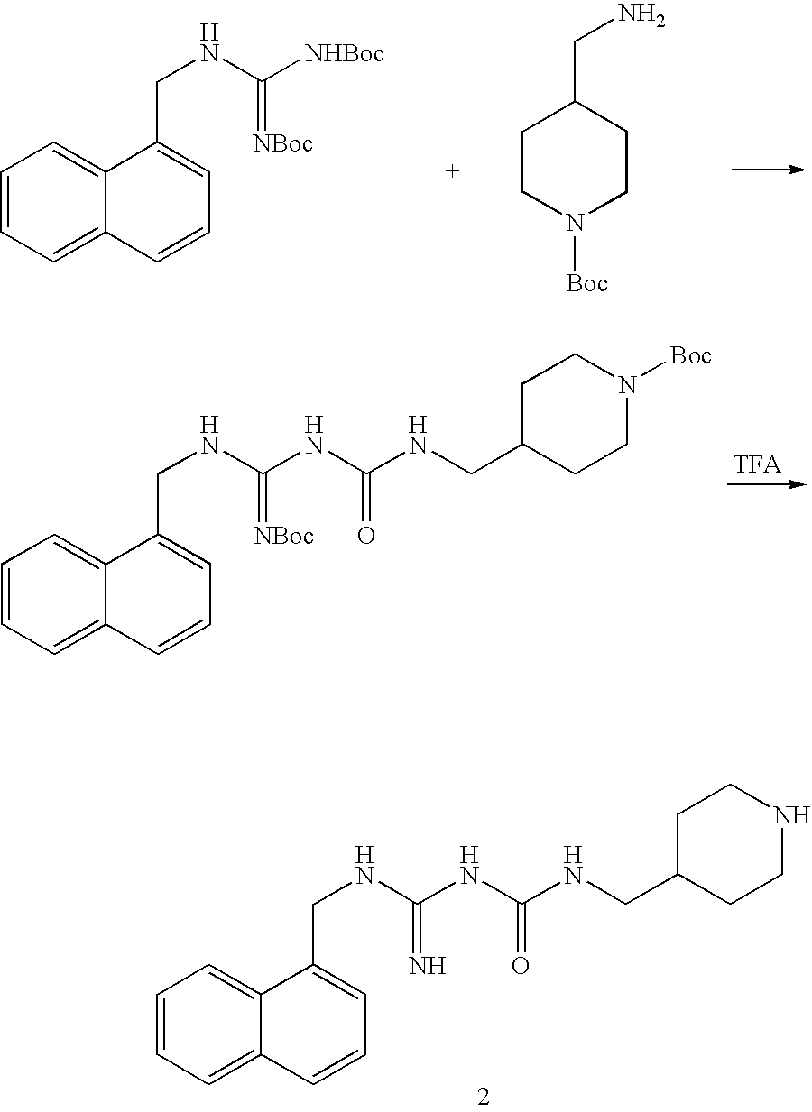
C1=CC=C2C(=C1)C(CNC(NC(NCC1CCN([Boc])CC1)=O)=[NBoc])=CC=C2.C1CC(CN)CCN1[Boc].C1=CC=C2C(=C1)C(CNC([NHBoc])=[NBoc])=CC=C2.C1=CC=C2C(=C1)C(CNC(NC(NCC1CCNCC1)=O)=N)=CC=C2
